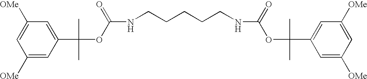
C1([OMe])=CC(C(OC(=O)NCCCCCNC(OC(C2=CC([OMe])=CC([OMe])=C2)(C)C)=O)(C)C)=CC([OMe])=C1
